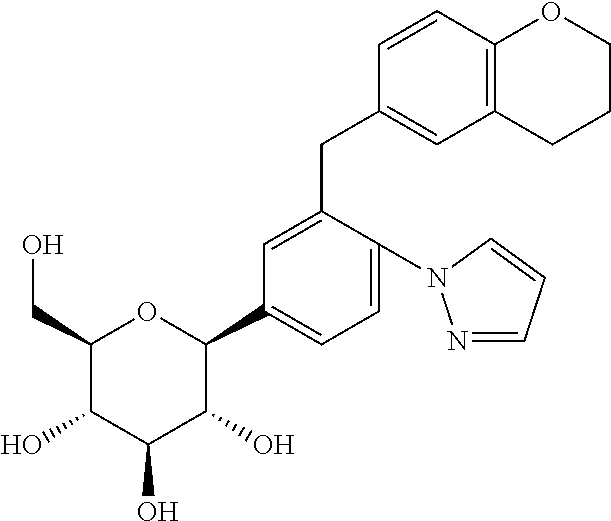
C1(CO)C(O)C(O)C(O)C(C2=CC=C(N3N=CC=C3)C(CC3=CC4=C(C=C3)OCCC4)=C2)O1
